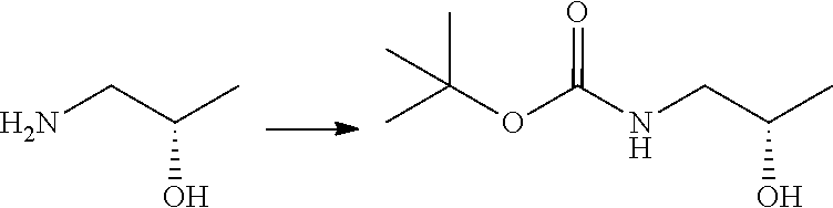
NCC(C)O.N(CC(C)O)C(OC(C)(C)C)=O
